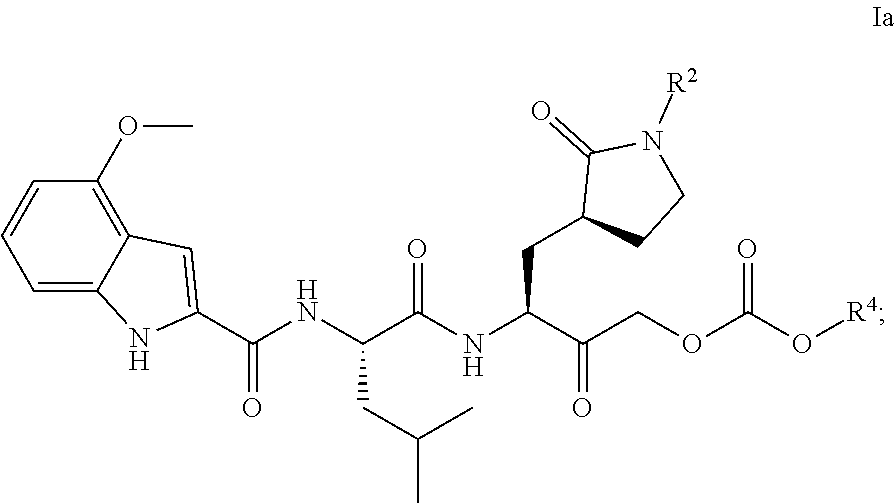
C1=C2C(=C(OC)C=C1)C=C(C(NC(C(NC(C(COC(=O)O[R4])=O)CC1CCN([R2])C1=O)=O)CC(C)C)=O)N2
